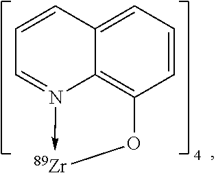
C1=CC2=CC=CC3=C2N(->[Zr]O3)=C1
